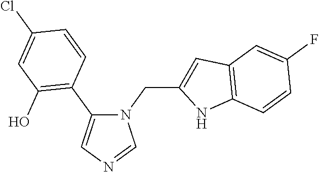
N1(CC2=CC3=C(N2)C=CC(F)=C3)C(C2=C(O)C=C(Cl)C=C2)=CN=C1
